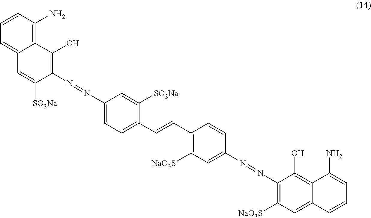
C1=CC(N)=C2C(=C1)C=C([SO3Na])C(N=NC1=CC=C(C=CC3=C([NaO3S])C=C(N=NC4=C([NaO3S])C=C5C(=C4O)C(N)=CC=C5)C=C3)C([SO3Na])=C1)=C2O
